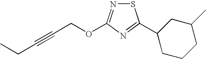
S1N=C(OCC#CCC)N=C1C1CCCC(C)C1
